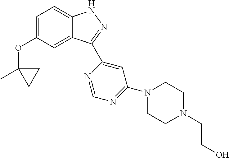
C1=C(OC2(C)CC2)C=C2C(=C1)NN=C2C1=CC(N2CCN(CCO)CC2)=NC=N1
